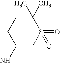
C1(N)CS(=O)(=O)C(C)(C)CC1
